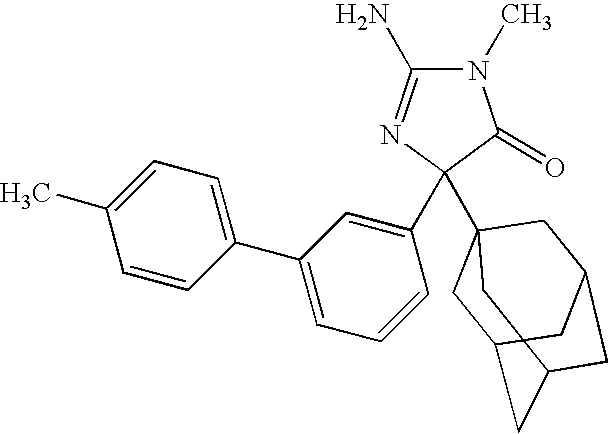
N1(C)C(N)=NC(C2=CC(C3=CC=C(C)C=C3)=CC=C2)(C23CC4CC(CC(C2)C4)C3)C1=O
